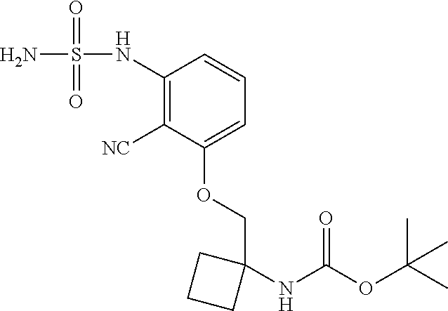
C1(NS(N)(=O)=O)=C([NC])C(OCC2(NC(OC(C)(C)C)=O)CCC2)=CC=C1
